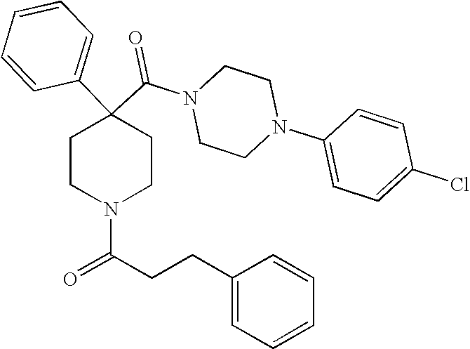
N1(C(C2(C3=CC=CC=C3)CCN(C(CCC3=CC=CC=C3)=O)CC2)=O)CCN(C2=CC=C(Cl)C=C2)CC1
